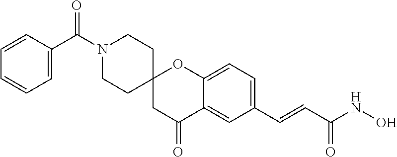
C12(CC(=O)C3=CC(C=CC(NO)=O)=CC=C3O1)CCN(C(C1=CC=CC=C1)=O)CC2
